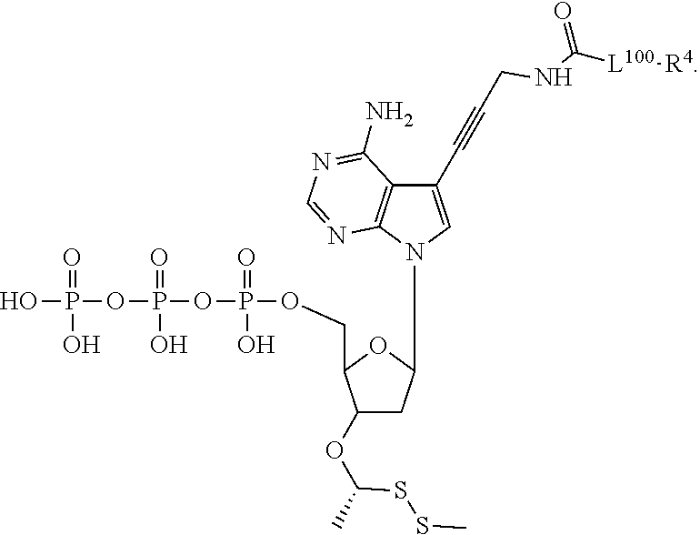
S(SC)C(C)OC1C(COP(OP(OP(O)(=O)O)(O)=O)(O)=O)OC(N2C=C(C#CCNC([L100][R4])=O)C3=C2N=CN=C3N)C1
